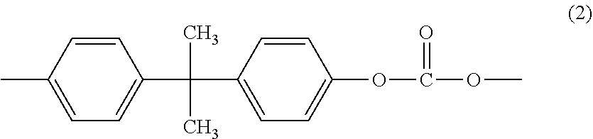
CC1=CC=C(C(C)(C)C2=CC=C(OC(OC)=O)C=C2)C=C1
